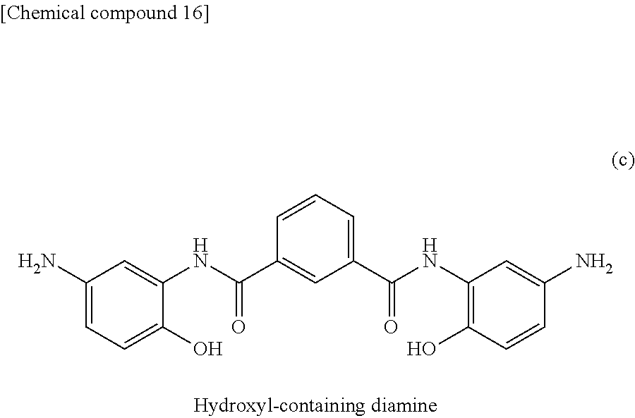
C1(N)=CC=C(O)C(NC(C2=CC(C(NC3=C(O)C=CC(N)=C3)=O)=CC=C2)=O)=C1
